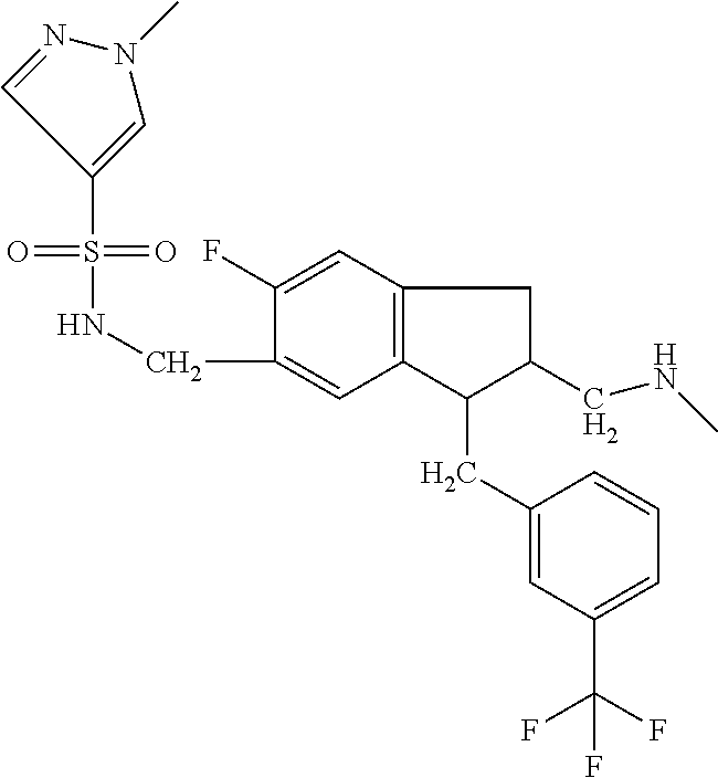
S(=O)(=O)(NCC1=CC2=C(C=C1F)CC(CNC)C2CC1=CC(C(F)(F)F)=CC=C1)C1=CN(C)N=C1
